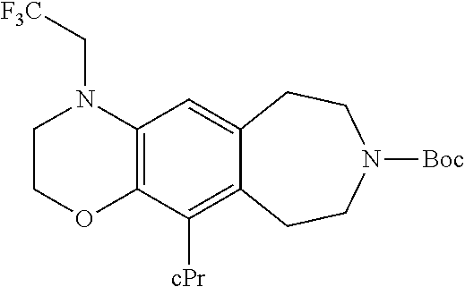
C12=C(C=C3C(=C1[cPr])CCN([Boc])CC3)N(C[F3C])CCO2
